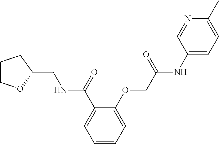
C1COC(CNC(C2=CC=CC=C2OCC(NC2=CC=C(C)N=C2)=O)=O)C1
